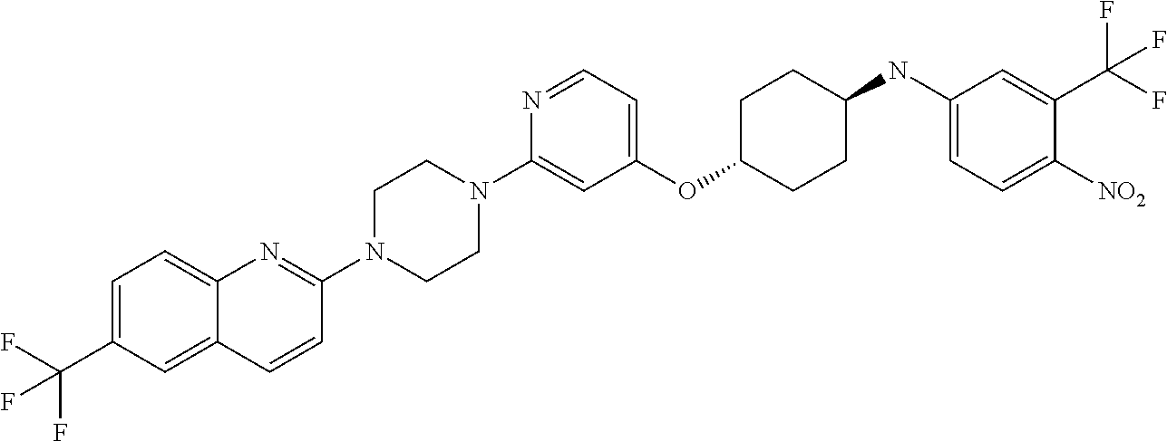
C1=C(OC2CCC(NC3=CC=C([NO2])C(C(F)(F)F)=C3)CC2)C=C(N2CCN(C3=NC4=CC=C(C(F)(F)F)C=C4C=C3)CC2)N=C1
